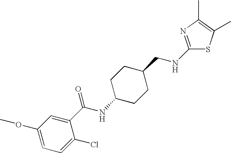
C1(OC)=CC=C(Cl)C(C(NC2CCC(CNC3=NC(C)=C(C)S3)CC2)=O)=C1
